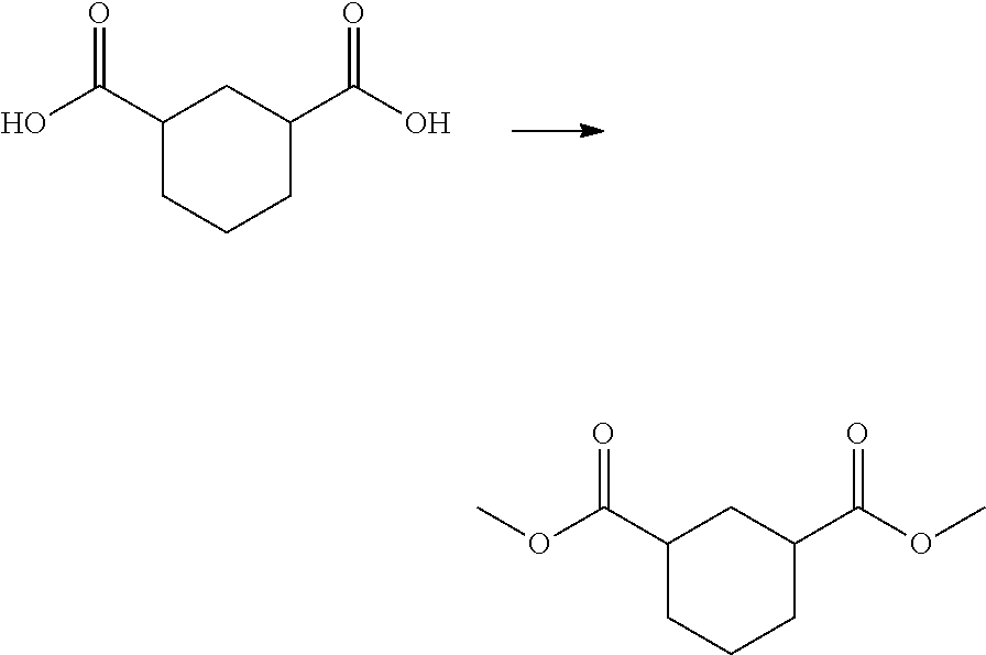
C1(C(O)=O)CCCC(C(O)=O)C1.C1(C(OC)=O)CCCC(C(OC)=O)C1
